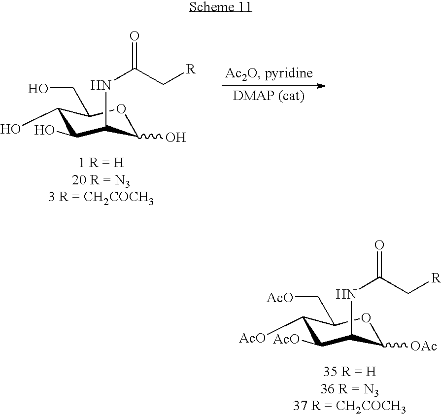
C1(O)C(O)C(NC(=O)C[R])C(O)OC1CO.C1([AcO])C([AcO])C(NC(=O)C[R])C([OAc])OC1C[AcO]
